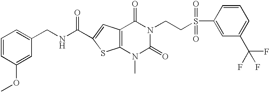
C1=CC=C(CNC(=O)C2=CC3=C(S2)N(C)C(=O)N(CCS(C2=CC(C(F)(F)F)=CC=C2)(=O)=O)C3=O)C=C1OC
